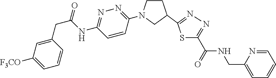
C1CN(C2=NN=C(NC(CC3=CC([F3CO])=CC=C3)=O)C=C2)CC1C1=NN=C(C(=O)NCC2=CC=CC=N2)S1
